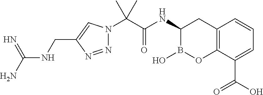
C1(NC(C(N2N=NC(CNC(N)=N)=C2)(C)C)=O)B(O)OC2=C(C1)C=CC=C2C(O)=O
